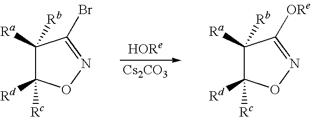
C1([Ra])([Rb])C([Rd])([Rc])ON=C1[ORe].C1([Ra])([Rb])C([Rd])([Rc])ON=C1Br.[HORe].[Cs2CO3]
